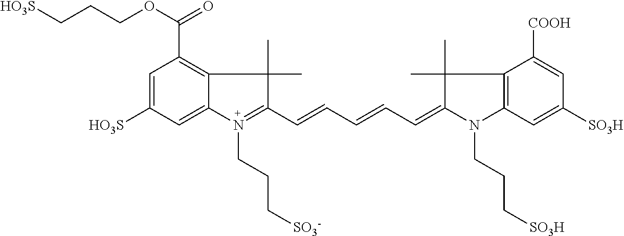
C1=C([HO3S])C=C2C(=C1C(OCCC[HO3S])=O)C(C)(C)C(C=CC=CC=C1N(CCC[SO3H])C3=C(C([COOH])=CC([SO3H])=C3)C1(C)C)=N2CCC[SO3-]
